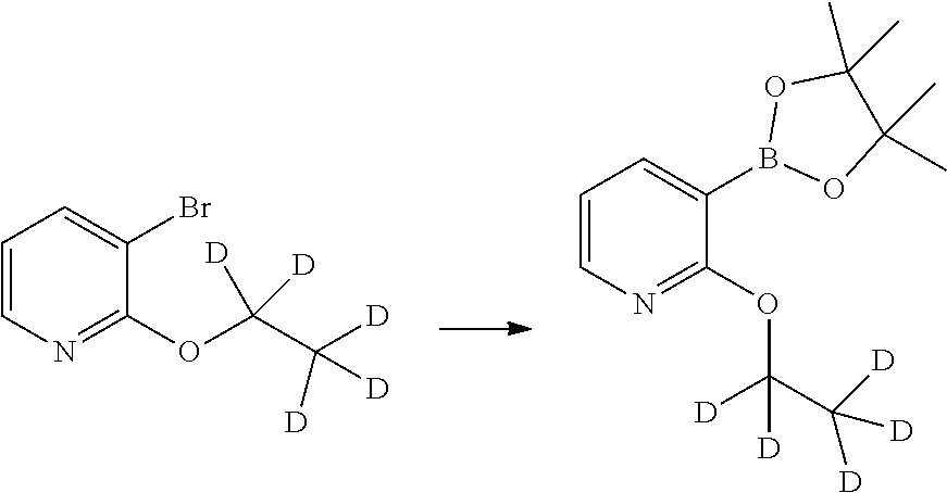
C1=CN=C(OC(C([D])([D])[D])([D])[D])C(Br)=C1.C1=CN=C(OC([D])([D])C([D])([D])[D])C(B2OC(C)(C)C(C)(C)O2)=C1
